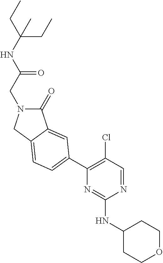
N(C(CN1C(=O)C2=CC(C3=C(Cl)C=NC(NC4CCOCC4)=N3)=CC=C2C1)=O)C(C)(CC)CC
